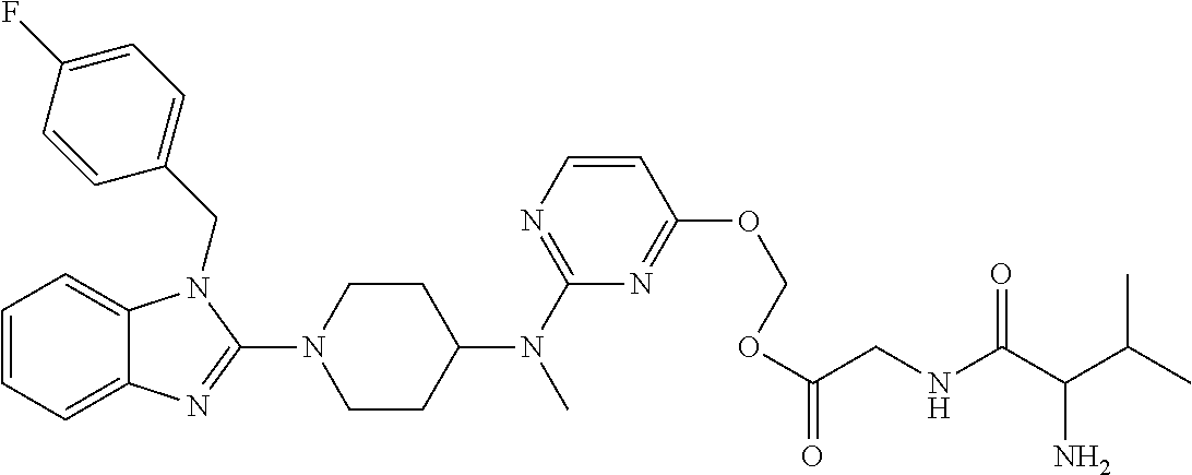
C1=CC=C2C(=C1)N(CC1=CC=C(F)C=C1)C(N1CCC(N(C)C3=NC=CC(OCOC(=O)CNC(C(N)C(C)C)=O)=N3)CC1)=N2
